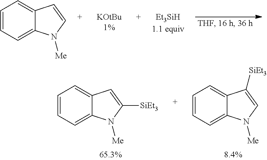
C1=CC=C2C(=C1)C=CN2[Me].C1=CC=C2C(=C1)C=C([SiEt3])N2[Me].C1=CC=C2C(=C1)C([SiEt3])=CN2[Me]
